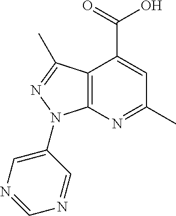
C12=C(N=C(C)C=C1C(=O)O)N(C1=CN=CN=C1)N=C2C
